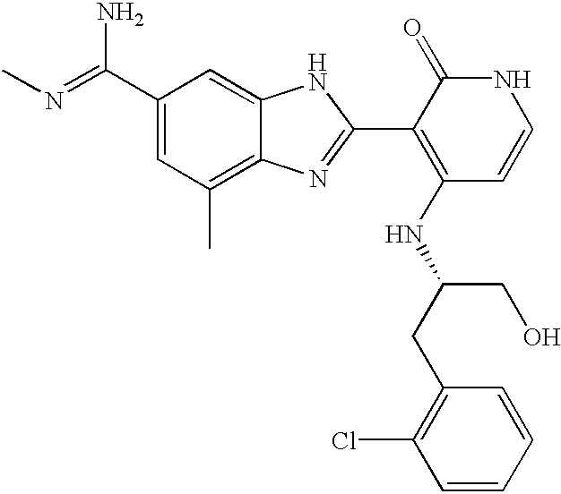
C1(C(=NC)N)=CC(C)=C2C(=C1)NC(C1=C(NC(CC3=C(Cl)C=CC=C3)CO)C=CNC1=O)=N2
